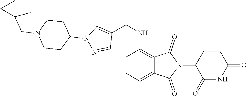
C12=CC=CC(NCC3=CN(C4CCN(CC5(C)CC5)CC4)N=C3)=C1C(=O)N(C1C(=O)NC(=O)CC1)C2=O
